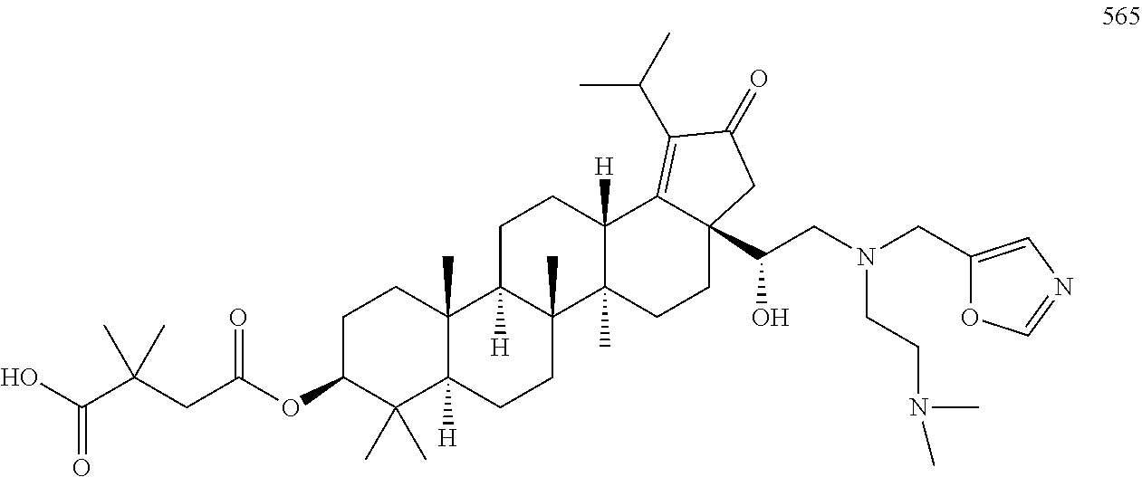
C1C(OC(CC(C(O)=O)(C)C)=O)C(C)(C)C2([H])C(C)(C1)C1([H])C(C)(CC2)C2(C)C([H])(CC1)C1=C(C(C)C)C(=O)CC1(C(CN(CC1=CN=CO1)CCN(C)C)O)CC2
